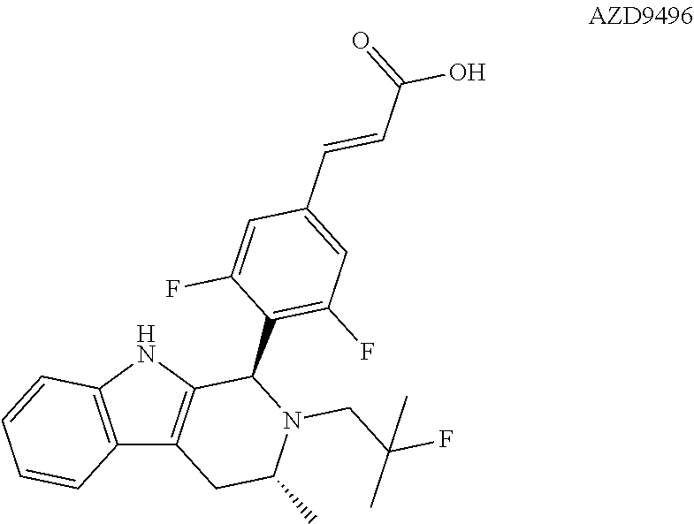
C12=C(NC3=C1CC(C)N(CC(F)(C)C)C3C1=C(F)C=C(C=CC(O)=O)C=C1F)C=CC=C2
